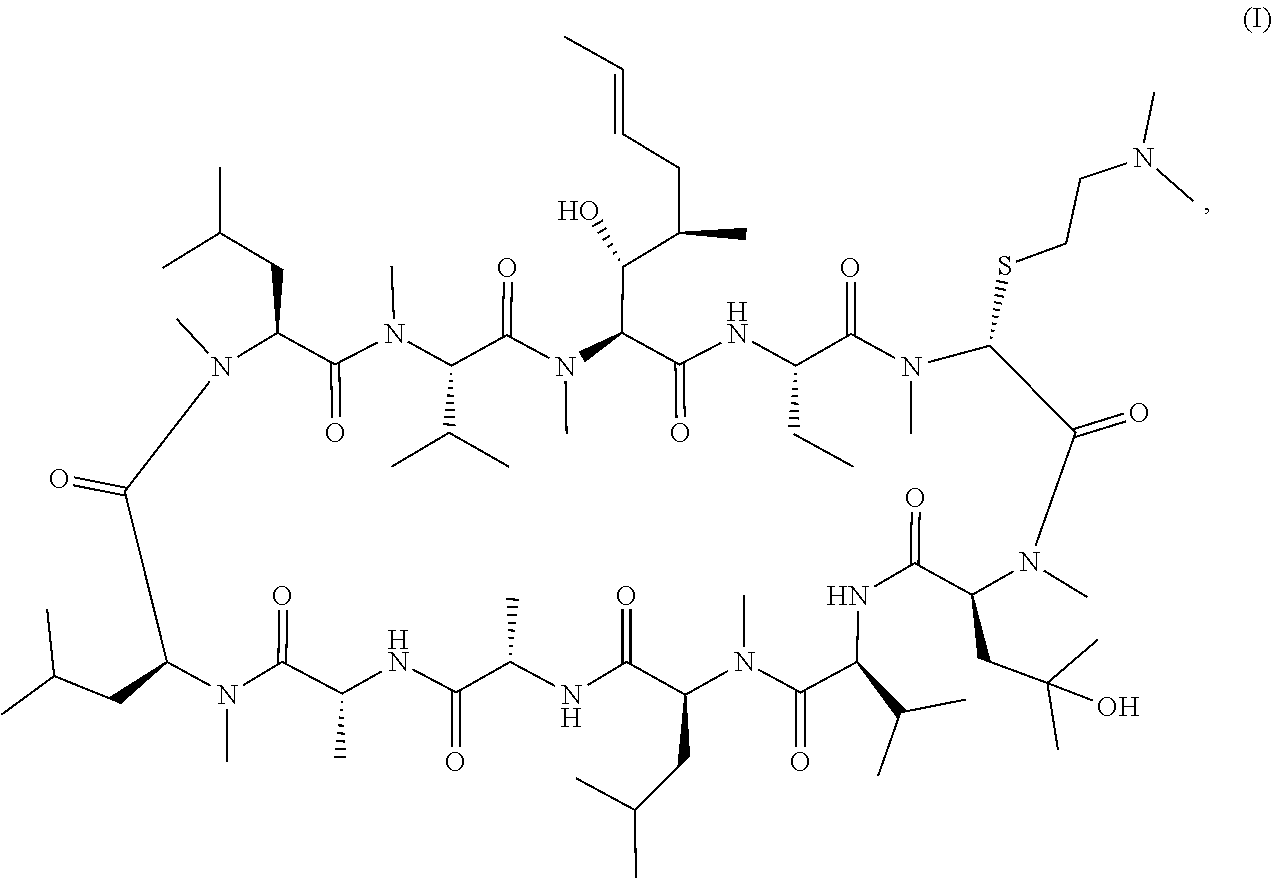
N1(C)C(CC(C)C)C(=O)N(C)C(CC(C)C)C(=O)N(C)C(C(C)C)C(=O)N(C)C(C(C(CC=CC)C)O)C(=O)NC(CC)C(=O)N(C)C(SCCN(C)C)C(=O)N(C)C(CC(C)(C)O)C(=O)NC(C(C)C)C(=O)N(C)C(CC(C)C)C(=O)NC(C)C(=O)NC(C)C1=O
